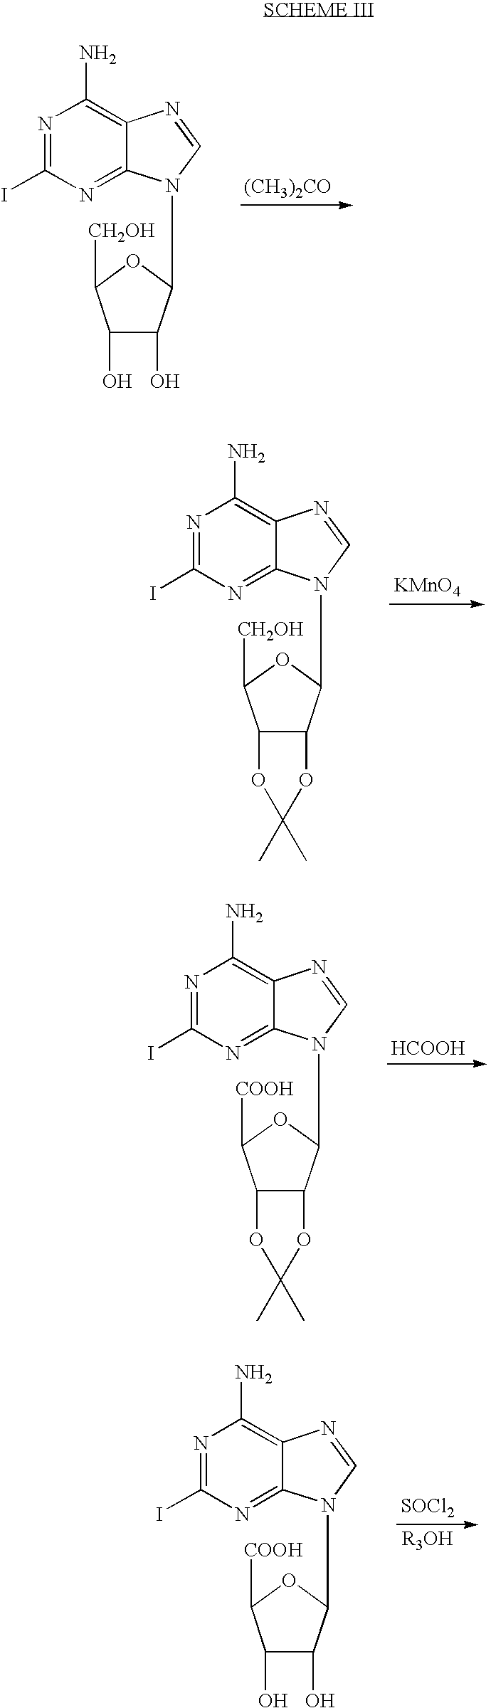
N1=C(I)N=C2C(=C1N)N=CN2C1C(O)C(O)C([CH2OH])O1.[(CH3)2CO].N1=C(I)N=C2C(=C1N)N=CN2C1C2C(C([CH2OH])O1)OC(C)(C)O2.[KMnO4].N1=C(I)N=C2C(=C1N)N=CN2C1C2C(C([COOH])O1)OC(C)(C)O2.[HCOOH].N1=C(I)N=C2C(=C1N)N=CN2C1C(O)C(O)C([COOH])O1.[SOCl2]
